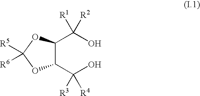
C1(C(O)([R1])[R2])C(C(O)([R3])[R4])OC([R5])([R6])O1
